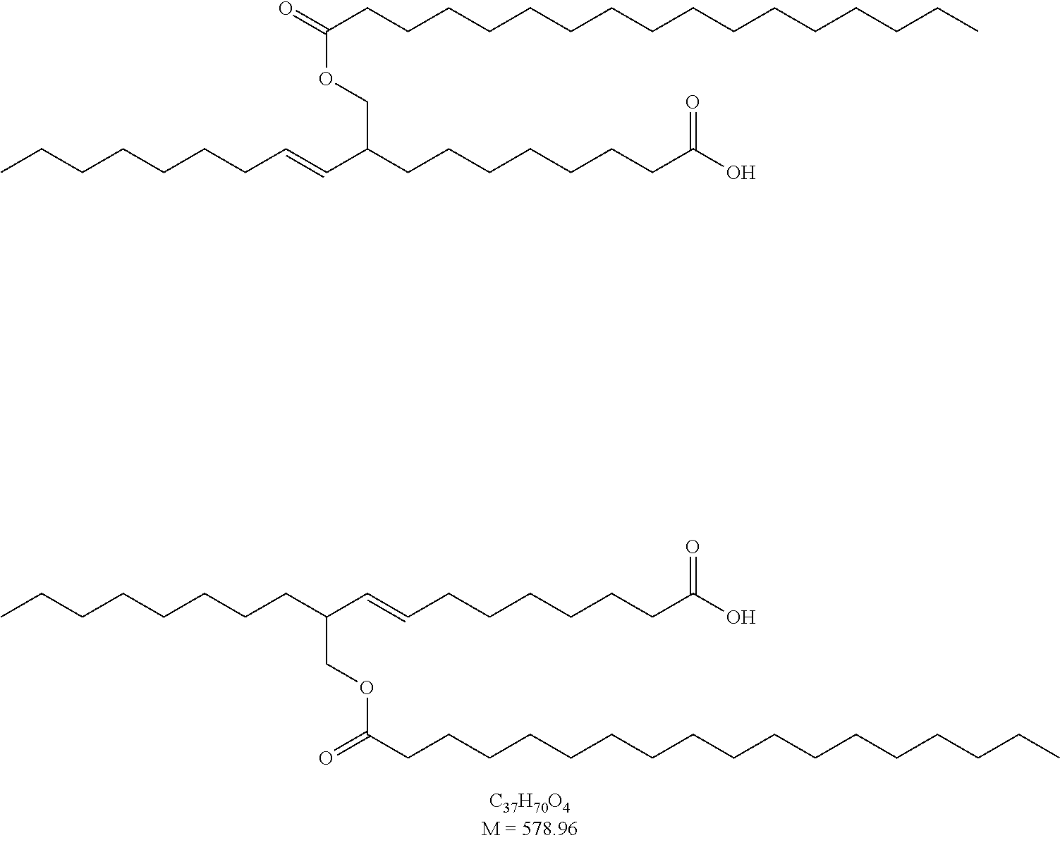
CCCCCCCCC(C=CCCCCCCC(O)=O)COC(CCCCCCCCCCCCCCCCC)=O.CCCCCCCC=CC(CCCCCCCC(O)=O)COC(CCCCCCCCCCCCCCCC)=O
